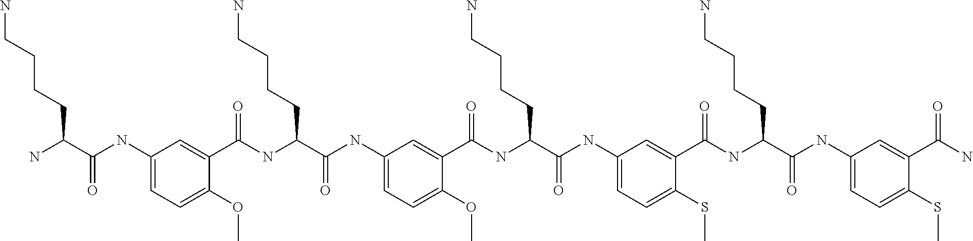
C1(NC(C(N)CCCCN)=O)=CC=C(OC)C(C(NC(C(NC2=CC=C(OC)C(C(NC(C(NC3=CC=C(SC)C(C(NC(C(NC4=CC=C(SC)C(C(N)=O)=C4)=O)CCCCN)=O)=C3)=O)CCCCN)=O)=C2)=O)CCCCN)=O)=C1
